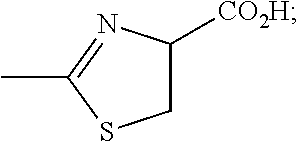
C1(C)=NC([CO2H])CS1
